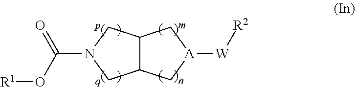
C12C(CN(C(O[R1])=O)C1)C[A]([W][R2])C2
